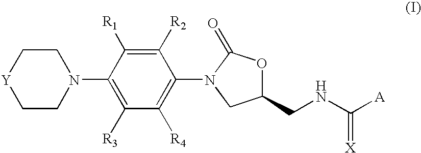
C1C[Y]CCN1C1=C([R3])C([R4])=C(N2C(=O)OC(CNC([A])=[X])C2)C([R2])=C1[R1]
